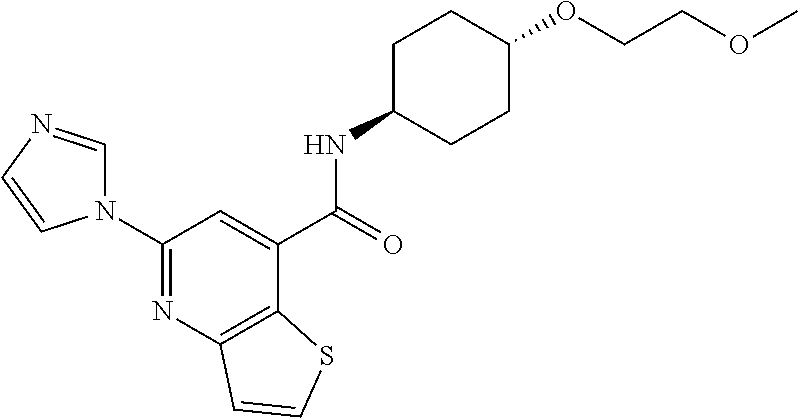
N1(C2=NC3=C(C(C(NC4CCC(OCCOC)CC4)=O)=C2)SC=C3)C=NC=C1
